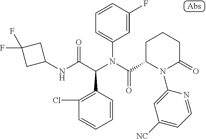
C1(NC(C(N(C(=O)C2N(C3=CC([NC])=CC=N3)C(=O)CCC2)C2=CC=CC(F)=C2)C2=C(Cl)C=CC=C2)=O)CC(F)(F)C1
